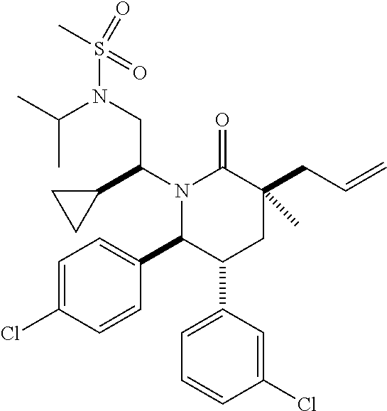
C1=C(Cl)C=CC(C2C(C3=CC=CC(Cl)=C3)CC(CC=C)(C)C(=O)N2C(C2CC2)CN(S(=O)(=O)C)C(C)C)=C1
